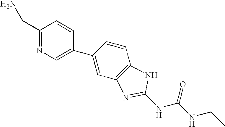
C1(CN)=NC=C(C2=CC3=C(C=C2)NC(NC(NCC)=O)=N3)C=C1
